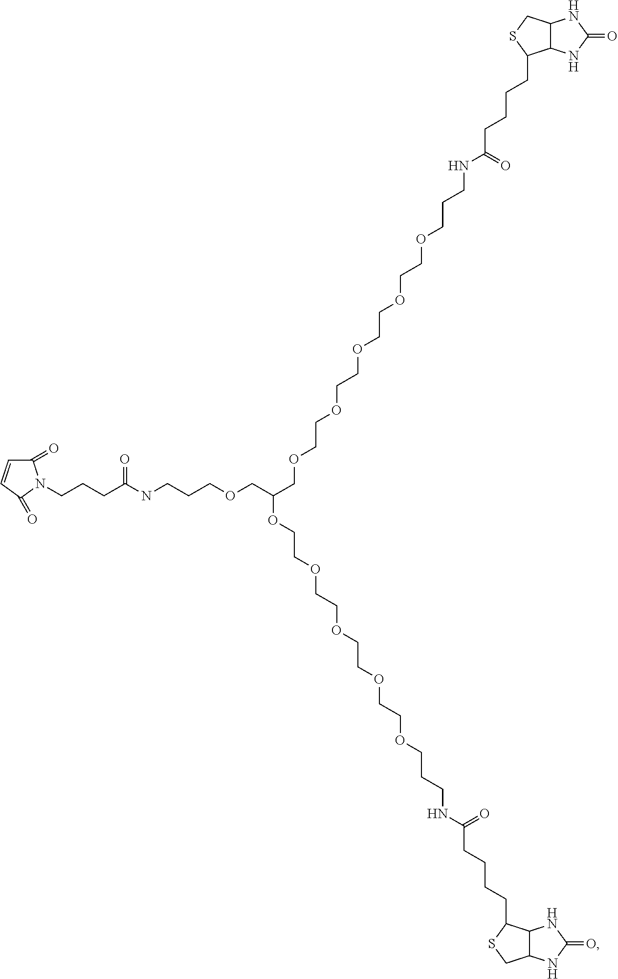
C1(=O)C=CC(=O)N1CCCC(NCCCOCC(COCCOCCOCCOCCOCCCNC(CCCCC1C2C(NC(=O)N2)CS1)=O)OCCOCCOCCOCCOCCCNC(CCCCC1C2C(NC(=O)N2)CS1)=O)=O
